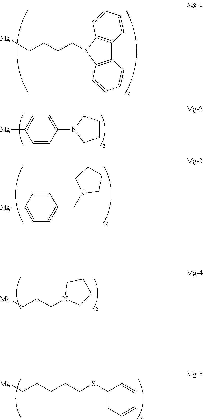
[Mg]CCCCN1C2=C(C3=C1C=CC=C3)C=CC=C2.C1=C([Mg])C=CC(N2CCCC2)=C1.C1([Mg])=CC=C(CN2CCCC2)C=C1.[Mg]CCCCCSC1=CC=CC=C1.[Mg]CCCN1CCCC1
